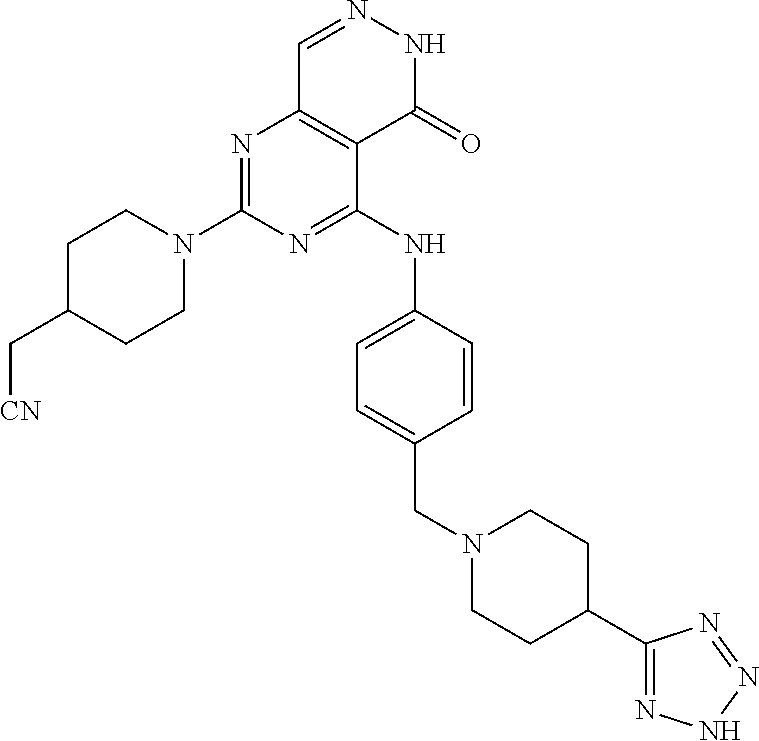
C1N(C2=NC3=C(C(NC4=CC=C(CN5CCC(C6=NNN=N6)CC5)C=C4)=N2)C(=O)NN=C3)CCC(C[CN])C1
